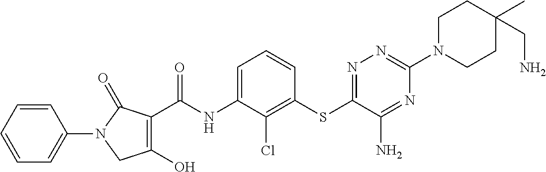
C1(O)=C(C(NC2=CC=CC(SC3=NN=C(N4CCC(C)(CN)CC4)N=C3N)=C2Cl)=O)C(=O)N(C2=CC=CC=C2)C1
